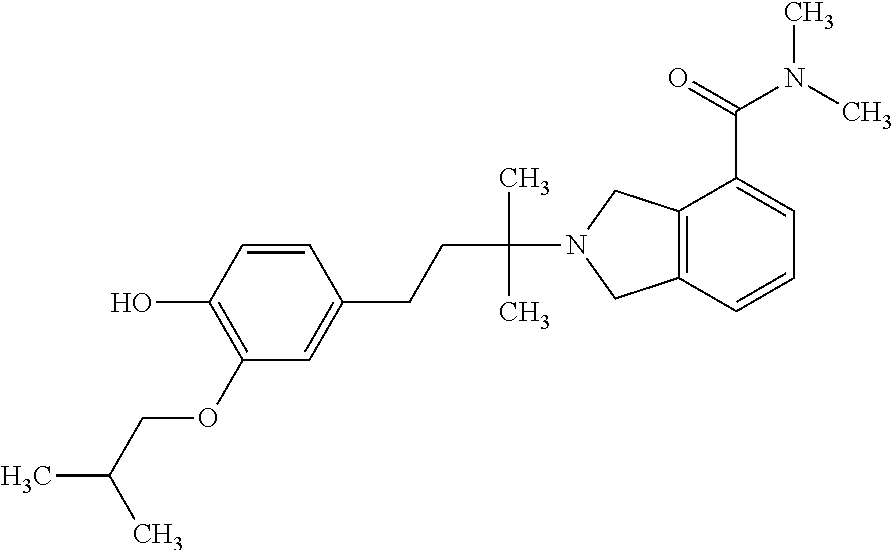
C1=CC(O)=C(OCC(C)C)C=C1CCC(N1CC2=C(C1)C(C(N(C)C)=O)=CC=C2)(C)C
